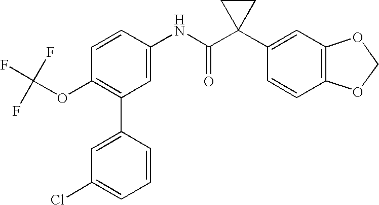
C1=CC(NC(C2(C3=CC4=C(C=C3)OCO4)CC2)=O)=CC(C2=CC(Cl)=CC=C2)=C1OC(F)(F)F
